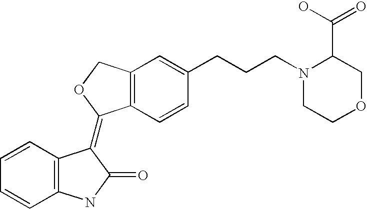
C12=C(C=CC(CCCN3CCOCC3C(O)=O)=C1)C(=C1C3=C(C=CC=C3)NC1=O)OC2
